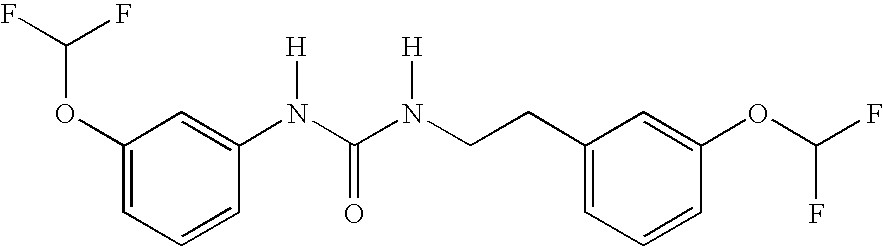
C1(OC(F)F)=CC=CC(N(C(N(CCC2=CC=CC(OC(F)F)=C2)[H])=O)[H])=C1
